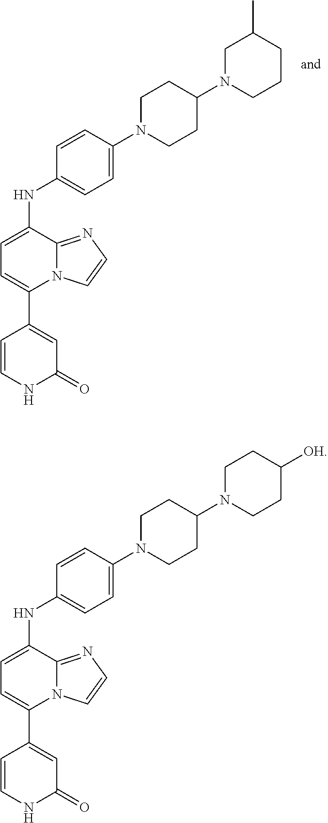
C1(C2=CC=C(NC3=CC=C(N4CCC(N5CCCC(C)C5)CC4)C=C3)C3=NC=CN23)=CC(=O)NC=C1.C1(C2=CC=C(NC3=CC=C(N4CCC(N5CCC([OH])CC5)CC4)C=C3)C3=NC=CN23)=CC(=O)NC=C1
